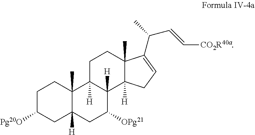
C1C([Pg20O])CC2([H])C(C)(C1)C1([H])C([H])(C([OPg21])C2)C2([H])C(C)(CC1)C(C(C=C[CO2R40a])C)=CC2
